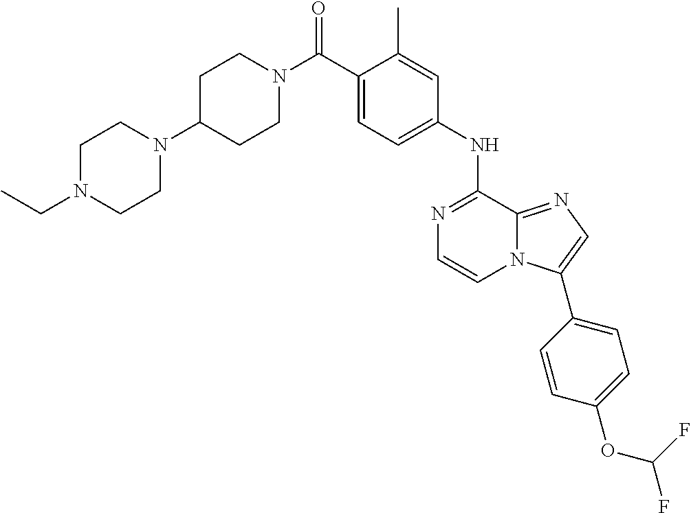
C1(C)=CC(NC2=NC=CN3C2=NC=C3C2=CC=C(OC(F)F)C=C2)=CC=C1C(N1CCC(N2CCN(CC)CC2)CC1)=O
